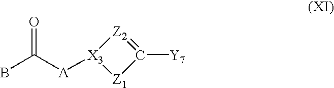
BC([A][X3]1[Z1]C([Y7])=[Z2]1)=O
